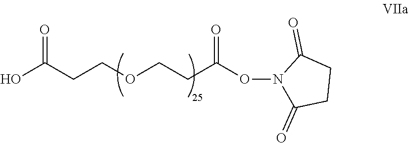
OC(CCOCCC(ON1C(=O)CCC1=O)=O)=O
